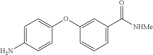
C1(OC2=CC=C(N)C=C2)=CC(C([NHMe])=O)=CC=C1
